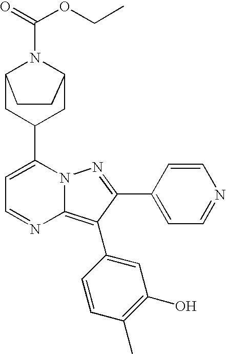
C1(C2CC3N(C(=O)OCC)C(C2)CC3)=CC=NC2=C(C3=CC(O)=C(C)C=C3)C(C3=CC=NC=C3)=NN12
